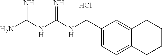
C(NC(NC(N)=N)=N)C1=CC=C2C(=C1)CCCC2.Cl
